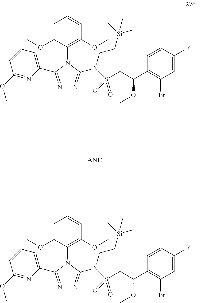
N1=C(C2=CC=CC(OC)=N2)N(C2=C(OC)C=CC=C2OC)C(N(S(CC(C2=C(Br)C=C(F)C=C2)OC)(=O)=O)CC[Si](C)(C)C)=N1.N1=C(C2=CC=CC(OC)=N2)N(C2=C(OC)C=CC=C2OC)C(N(S(CC(C2=C(Br)C=C(F)C=C2)OC)(=O)=O)CC[Si](C)(C)C)=N1
